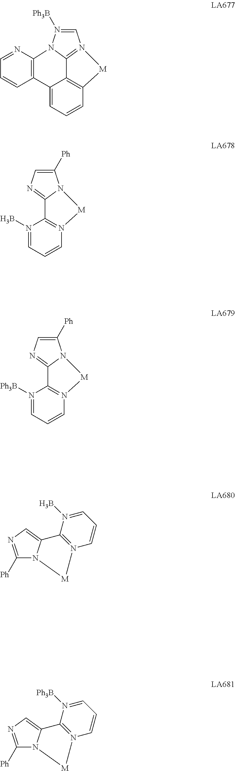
C12=N3[M]C4=C1C(=CC=C4)C1=C(N2N([Ph3B])=C3)N=CC=C1.C12=NC=C([Ph])N1[M]N1=C2N(B)=CC=C1.C12=NC=C([Ph])N1[M]N1=C2N([Ph3B])=CC=C1.C1([Ph])=NC=C2N1[M]N1=C2N(B)=CC=C1.C1([Ph])=NC=C2N1[M]N1=C2N([Ph3B])=CC=C1
